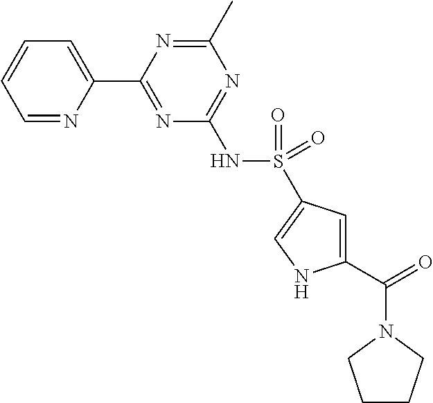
C1=NC(C2=NC(NS(=O)(=O)C3=CNC(C(=O)N4CCCC4)=C3)=NC(C)=N2)=CC=C1
